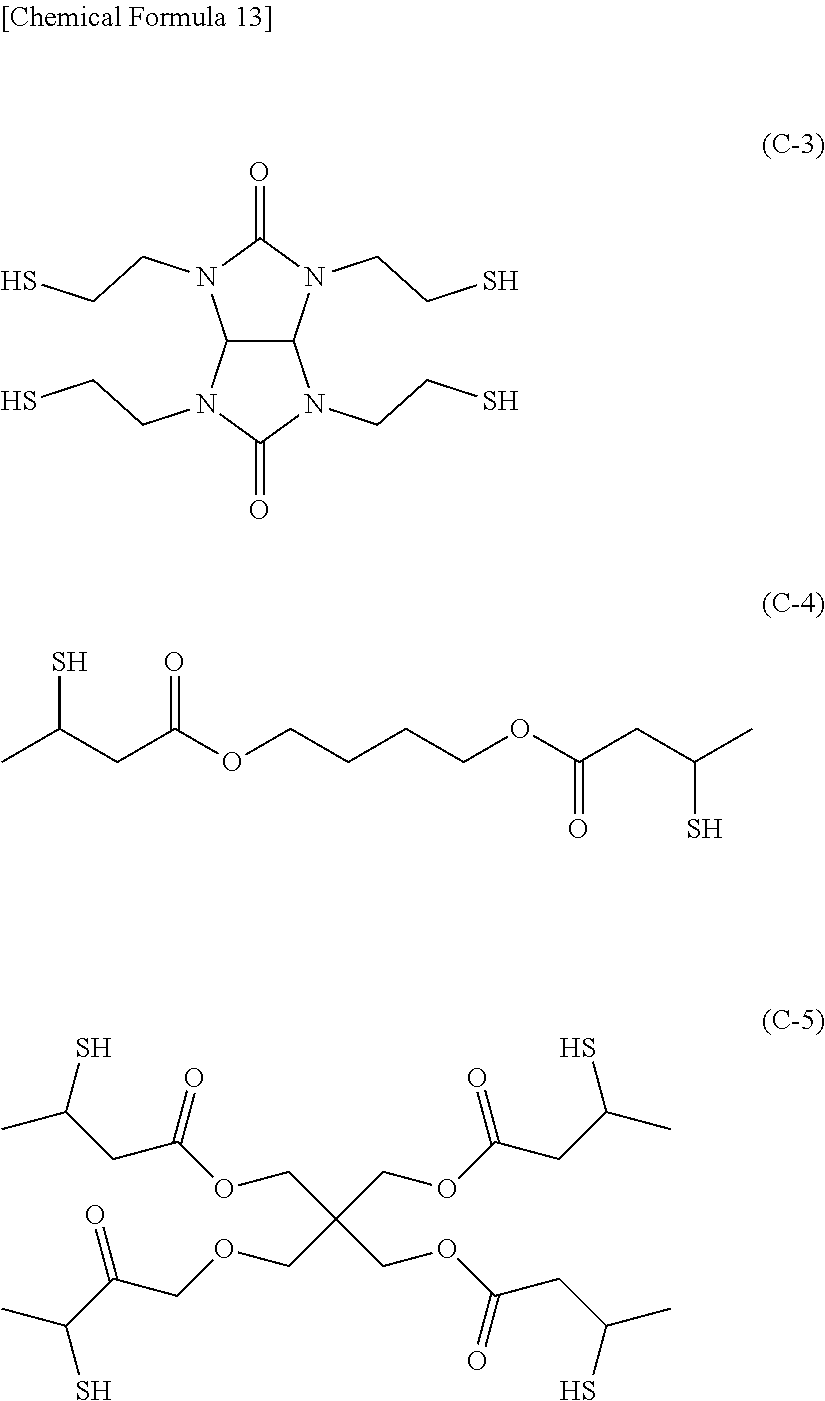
C12C(N(CCS)C(=O)N1CCS)N(CCS)C(=O)N2CCS.CC(CC(OCCCCOC(CC(C)S)=O)=O)S.CC(CC(OCC(COC(CC(C)S)=O)(COCC(C(C)S)=O)COC(CC(C)S)=O)=O)S
